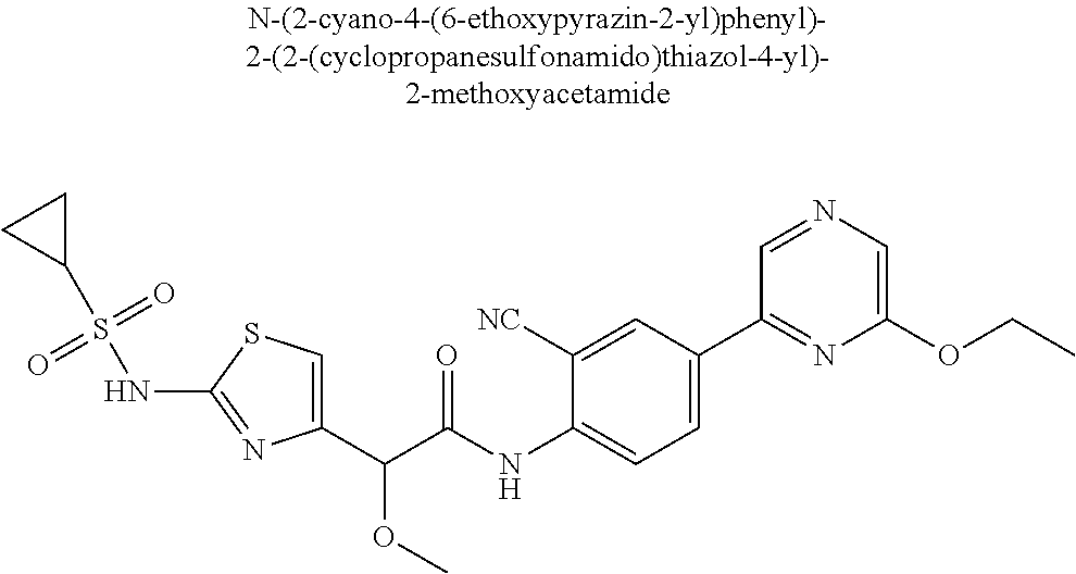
C1(C(C(NC2=CC=C(C3=NC(OCC)=CN=C3)C=C2[NC])=O)OC)=CSC(NS(C2CC2)(=O)=O)=N1
